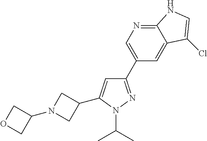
C1(C2=CN=C3C(=C2)C(Cl)=CN3)=NN(C(C)C)C(C2CN(C3COC3)C2)=C1
